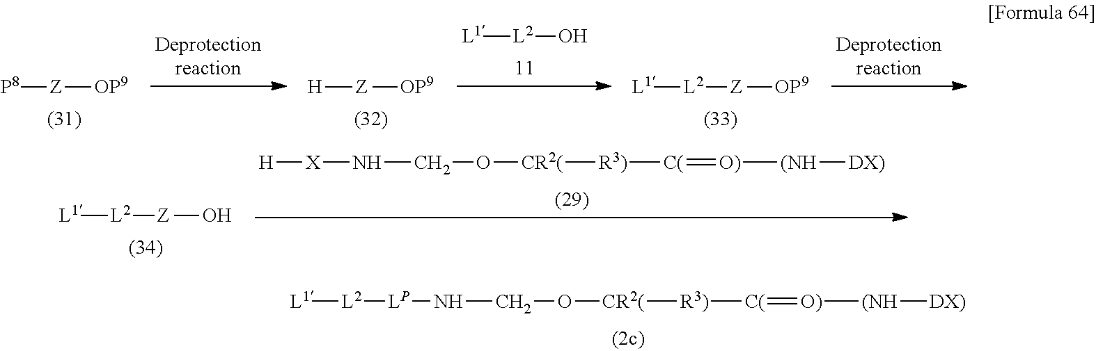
[P8][Z][OP9].[H][Z][OP9].[L1][L2]O.[L2]([Z][OP9])[L1].[L2]([LP]NCO[CR2(][R3)][C(]=[O)][(NH][DX)])[L1].[L2]([Z]O)[L1].[H][X]NCO[CR2(][R3)][C(]=[O)][(NH][DX)]
